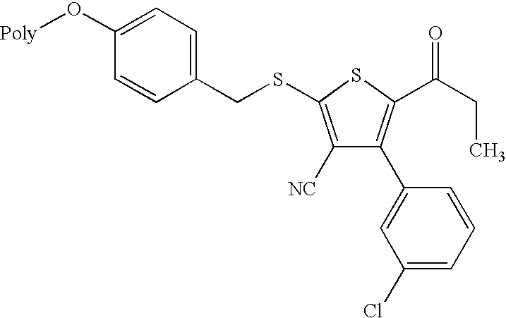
C1(CSC2=C([NC])C(C3=CC(Cl)=CC=C3)=C(C(CC)=O)S2)=CC=C(O[Poly])C=C1
